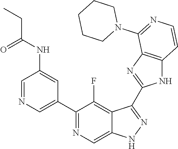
C1=NC=C(C2=NC=C3C(=C2F)C(C2=NC4=C(N2)C=CN=C4N2CCCCC2)=NN3)C=C1NC(CC)=O
